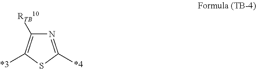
N1=C([*4])SC([*3])=C1[RTB10]
